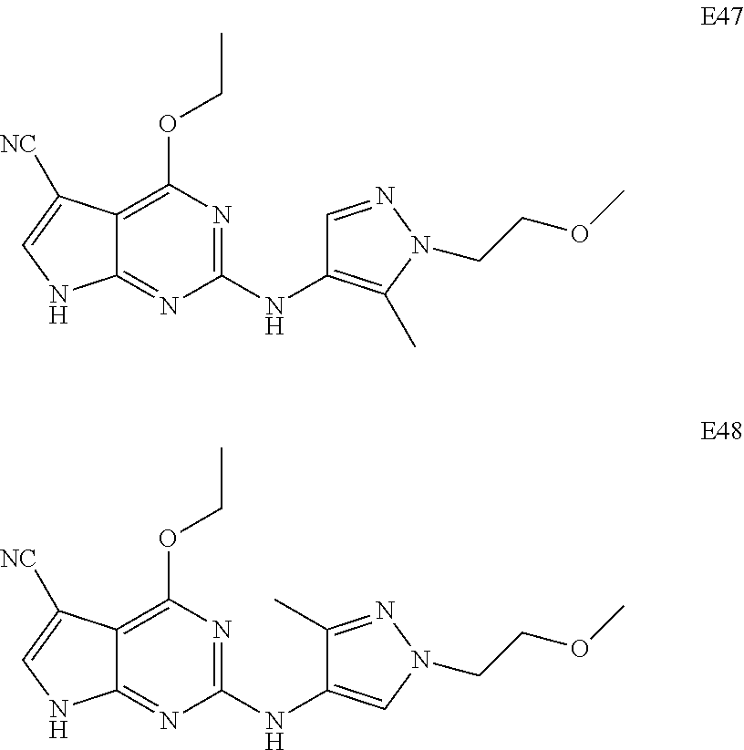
C12=C(OCC)N=C(NC3=C(C)N(CCOC)N=C3)N=C1NC=C2[NC].C12=C(OCC)N=C(NC3=CN(CCOC)N=C3C)N=C1NC=C2[NC]
